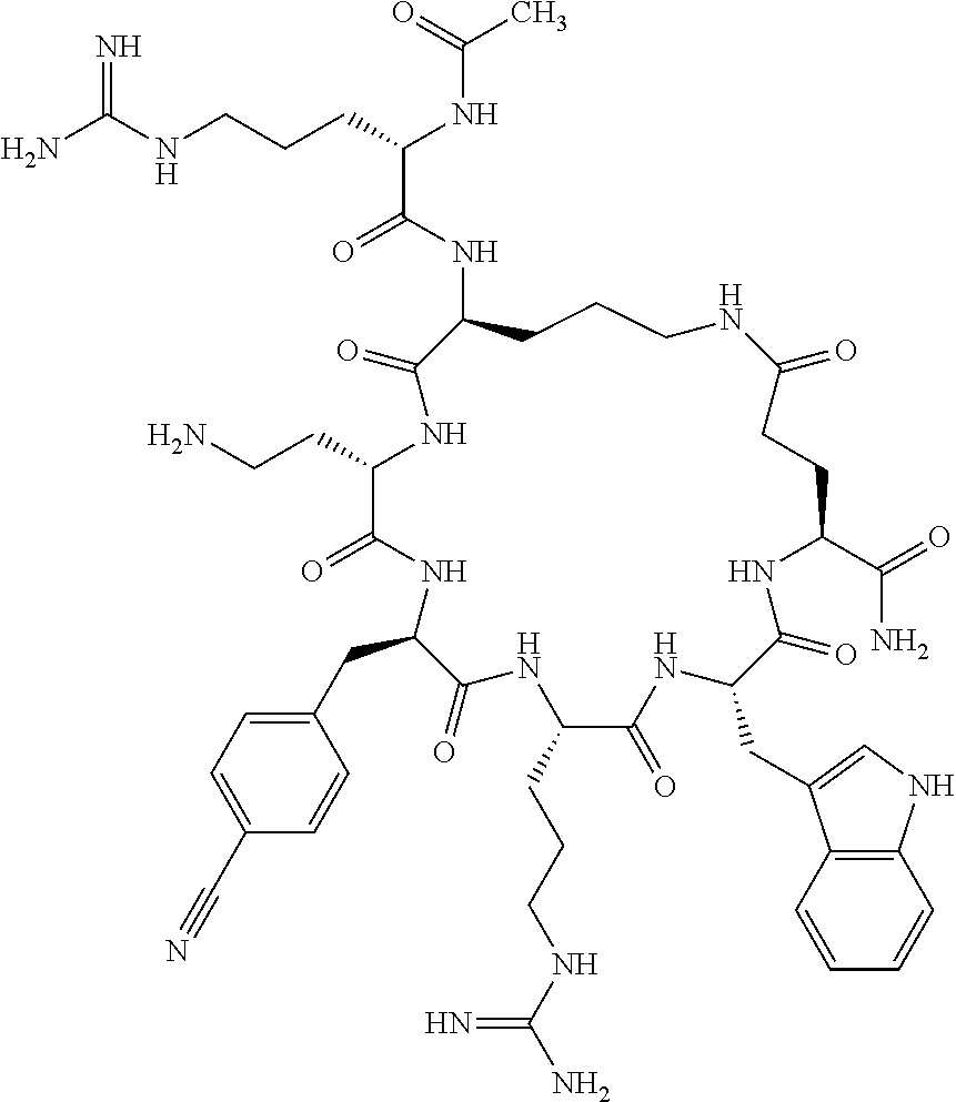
NC(NCCCC(NC(C)=O)C(=O)NC1CCCNC(=O)CCC(C(=O)N)NC(=O)C(CC2=CNC3=C2C=CC=C3)NC(=O)C(CCCNC(N)=N)NC(=O)C(CC2=CC=C(C#N)C=C2)NC(=O)C(CCN)NC1=O)=N
